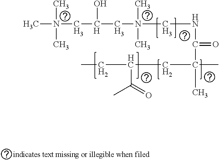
CN(C)(C)CC(CN(CNC(C(C)(CC(CC)C(=O)C)C)=O)(C)C)O
